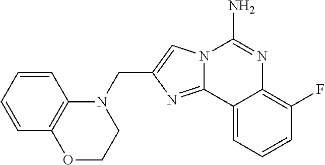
C(C1=CN2C(=N1)C1=CC=CC(F)=C1N=C2N)N1C2=C(OCC1)C=CC=C2
